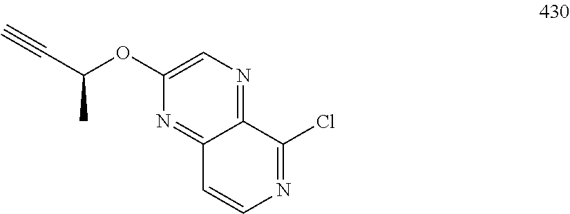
C12=NC=C(OC(C#C)C)N=C1C=CN=C2Cl
